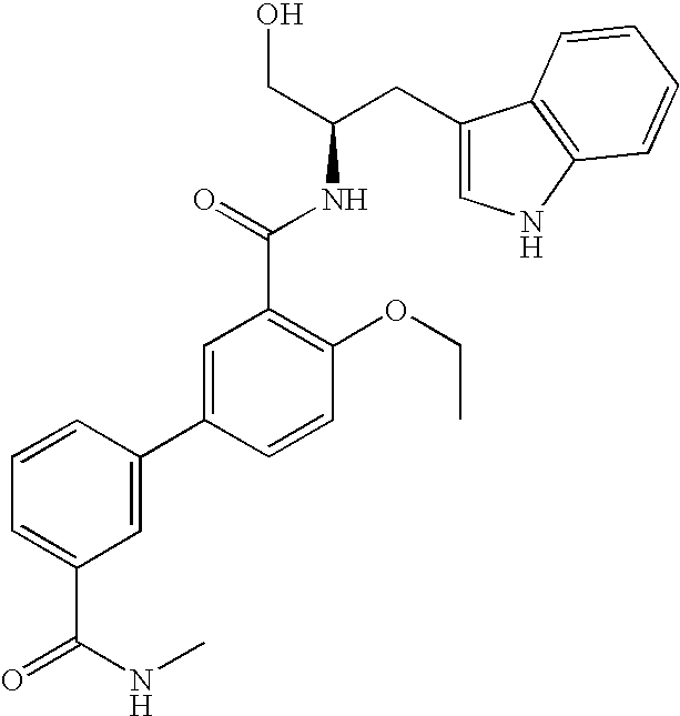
C1(CC(CO)NC(C2=C(OCC)C=CC(C3=CC(C(NC)=O)=CC=C3)=C2)=O)=CNC2=C1C=CC=C2
